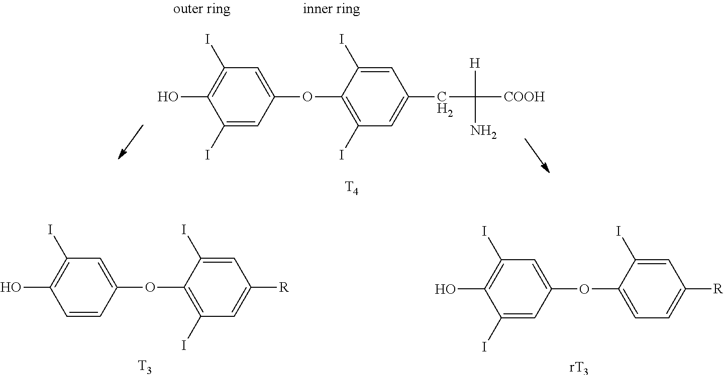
C1(I)=CC(OC2=C(I)C=C(CC([H])([COOH])N)C=C2I)=CC(I)=C1O.[T4].C1=CC(OC2=C(I)C=C([R])C=C2I)=CC(I)=C1O.[T3].C1(I)=CC(OC2=CC=C([R])C=C2I)=CC(I)=C1O.[rT3]
